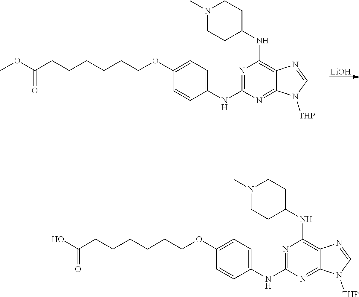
[LiOH].COC(CCCCCCOC1=CC=C(NC2=NC(NC3CCN(C)CC3)=C3C(=N2)N([THP])C=N3)C=C1)=O.OC(CCCCCCOC1=CC=C(NC2=NC(NC3CCN(C)CC3)=C3C(=N2)N([THP])C=N3)C=C1)=O
